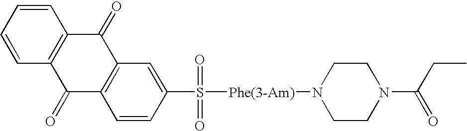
C1=CC=CC2=C1C(=O)C1=C(C2=O)C=CC(S([Phe(3-Am)]N2CCN(C(CC)=O)CC2)(=O)=O)=C1
